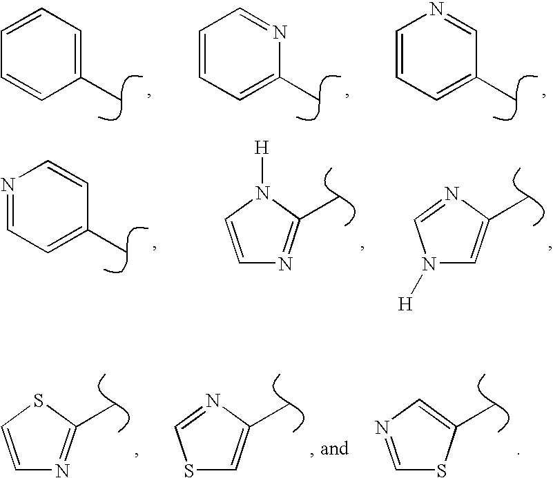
C1=CC(C)=CC=C1.C1=CC=NC(C)=C1.C1=CN=CC(C)=C1.C1=NC=CC(C)=C1.C1=CN([H])C(C)=N1.N1([H])C=C(C)N=C1.C1=CSC(C)=N1.S1C=C(C)N=C1.C1=NC=C(C)S1
